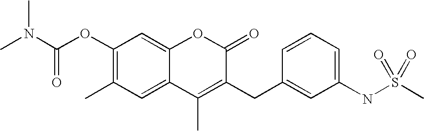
C(OC1=C(C)C=C2C(=C1)OC(=O)C(CC1=CC(NS(C)(=O)=O)=CC=C1)=C2C)(N(C)C)=O
